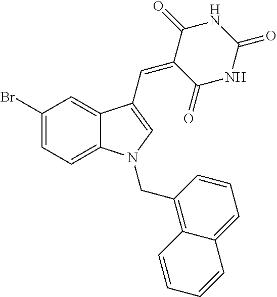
C1(Br)=CC=C2C(=C1)C(C=C1C(=O)NC(=O)NC1=O)=CN2CC1=C2C(=CC=C1)C=CC=C2
